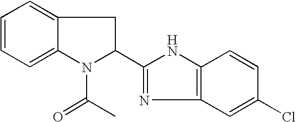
C1=CC=C2C(=C1)CC(C1=NC3=C(N1)C=CC(Cl)=C3)N2C(=O)C
